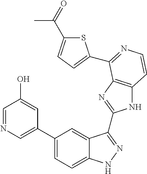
C1(C2=CN=CC(O)=C2)=CC=C2C(=C1)C(C1=NC3=C(N1)C=CN=C3C1=CC=C(C(=O)C)S1)=NN2
